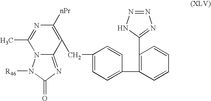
N12C(=NC(=O)N1[R46])C(CC1=CC=C(C3=C(C4=NN=NN4)C=CC=C3)C=C1)=C([nPr])N=C2C
